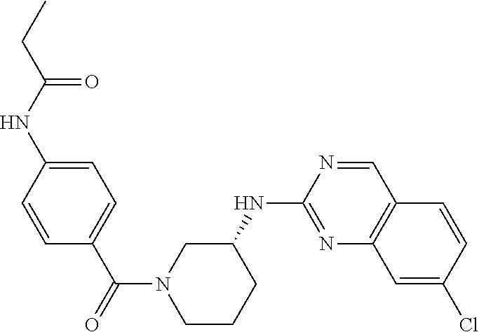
C1(NC2CCCN(C(C3=CC=C(NC(CC)=O)C=C3)=O)C2)=NC2=C(C=N1)C=CC(Cl)=C2
